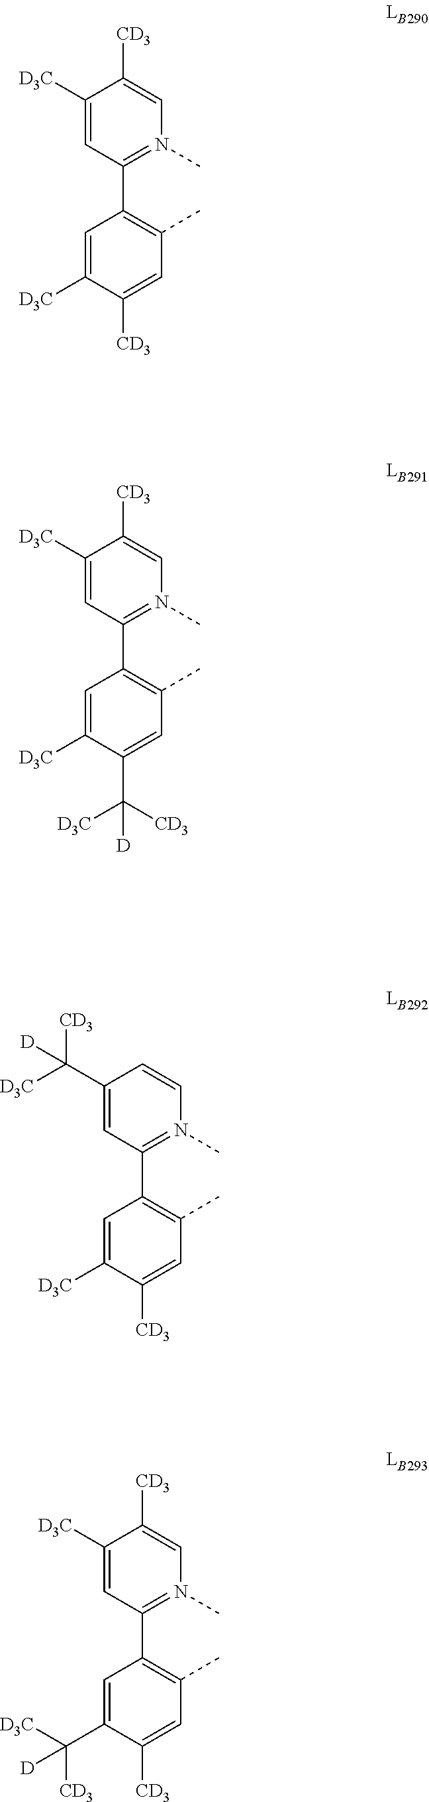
C1=C([D3C])C([CD3])=CC(C)=C1C1=N(C)C=C([CD3])C([D3C])=C1.C1=C([D3C])C([CD3])=CC(C)=C1C1=N(C)C=CC(C([D3C])([CD3])[D])=C1.C1=C([D3C])C(C([CD3])([D3C])[D])=CC(C)=C1C1=N(C)C=C([CD3])C([D3C])=C1.C1=C(C([D3C])([CD3])[D])C([CD3])=CC(C)=C1C1=N(C)C=C([CD3])C([D3C])=C1
